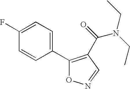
C1(C2=CC=C(F)C=C2)=C(C(N(CC)CC)=O)C=NO1
